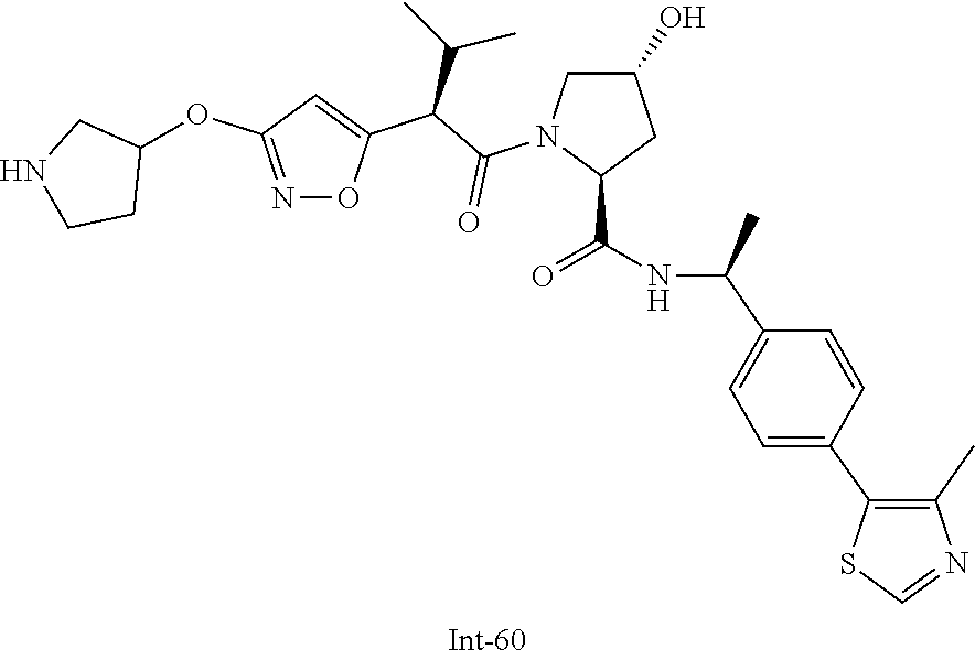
C1=CC(C2=C(C)N=CS2)=CC=C1C(NC(=O)C1N(C(C(C2=CC(OC3CCNC3)=NO2)C(C)C)=O)CC(O)C1)C
